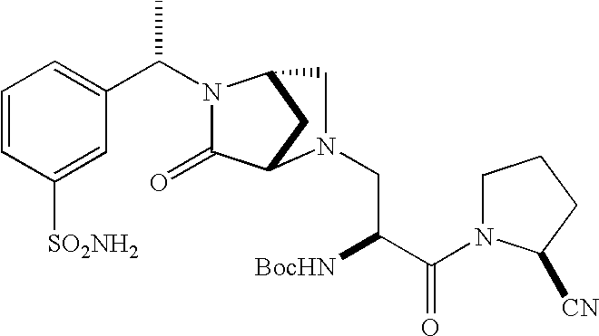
C1=CC([SO2NH2])=CC(C(N2C(=O)C3CC2CN3CC([BocHN])C(=O)N2CCCC2[CN])C)=C1
